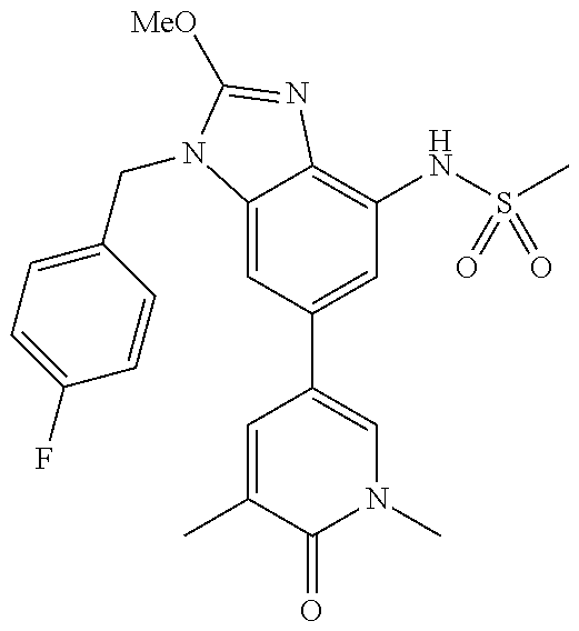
C12=CC(C3=CN(C)C(=O)C(C)=C3)=CC(NS(C)(=O)=O)=C1N=C([MeO])N2CC1=CC=C(F)C=C1
